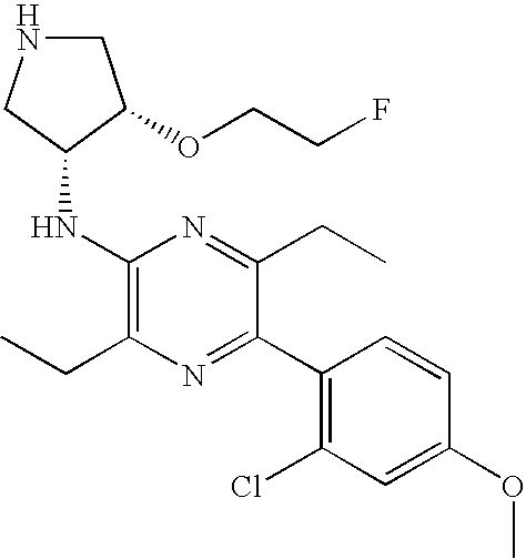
C1(NC2CNCC2OCCF)=C(CC)N=C(C2=C(Cl)C=C(OC)C=C2)C(CC)=N1
